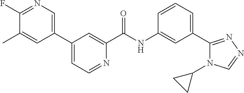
C1(C2=CN=C(F)C(C)=C2)=CC=NC(C(NC2=CC(C3=NN=CN3C3CC3)=CC=C2)=O)=C1
